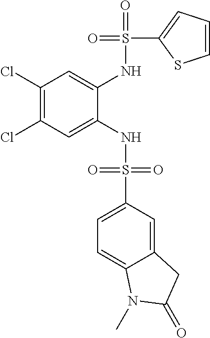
C1(Cl)=C(Cl)C=C(NS(=O)(=O)C2=CC=C3C(=C2)CC(=O)N3C)C(NS(=O)(C2=CC=CS2)=O)=C1
